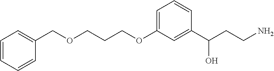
C1=CC=CC(COCCCOC2=CC=CC(C(CCN)O)=C2)=C1
